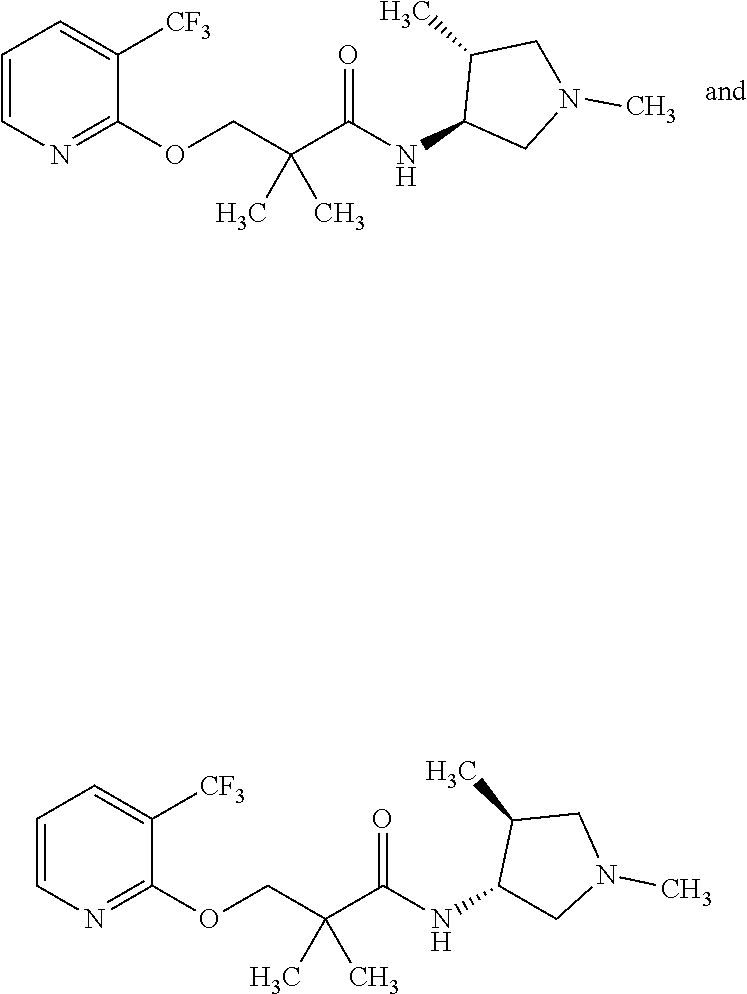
C1([CF3])=CC=CN=C1OCC(C(NC1CN(C)CC1C)=O)(C)C.C1([CF3])=CC=CN=C1OCC(C(NC1CN(C)CC1C)=O)(C)C
